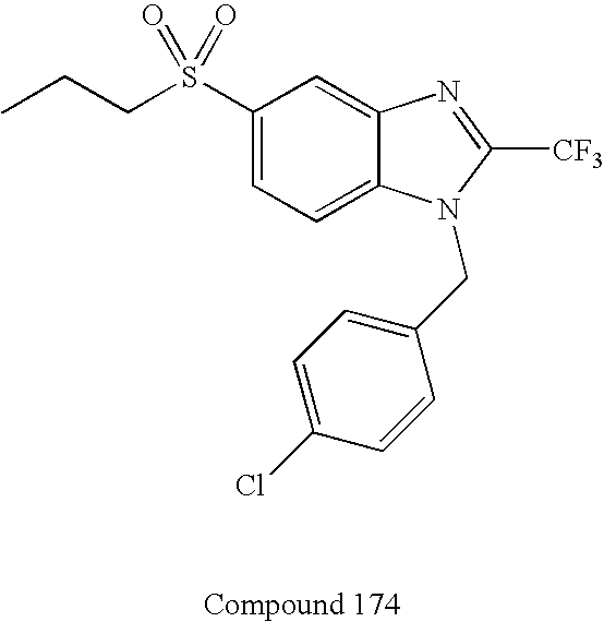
C1(S(CCC)(=O)=O)=CC=C2C(=C1)N=C([CF3])N2CC1=CC=C(Cl)C=C1
